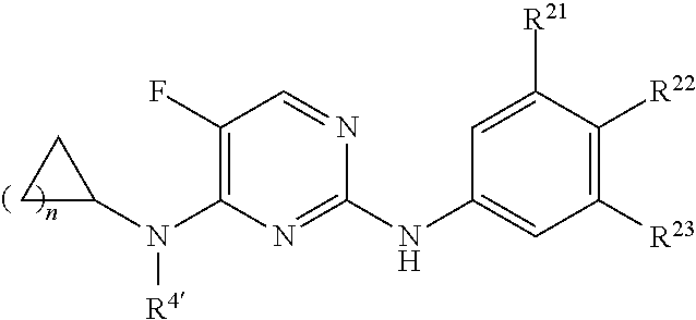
C1(F)=C(N(C2CC2)[R4])N=C(NC2=CC([R23])=C([R22])C([R21])=C2)N=C1
